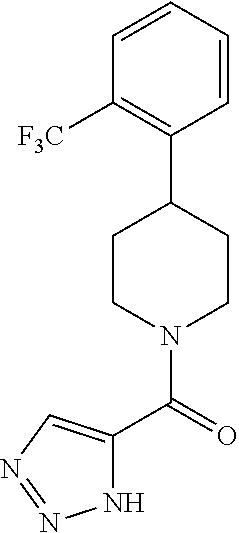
C1CN(C(C2=CN=NN2)=O)CCC1C1=C([F3C])C=CC=C1
